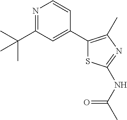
N1=C(C(C)(C)C)C=C(C2=C(C)N=C(NC(C)=O)S2)C=C1
